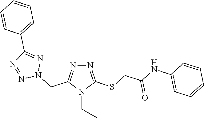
N1=C(SCC(NC2=CC=CC=C2)=O)N(CC)C(CN2N=C(C3=CC=CC=C3)N=N2)=N1
